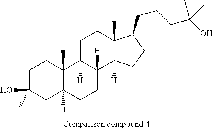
C1C(O)(C)CC2([H])C(C)(C1)C1([H])C([H])(CC2)C2([H])C(C)(CC1)C(CCCC(O)(C)C)CC2
